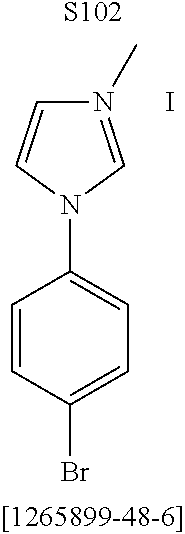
C1=CC(Br)=CC=C1N1C=CN(C)=C1.I.[S102]
